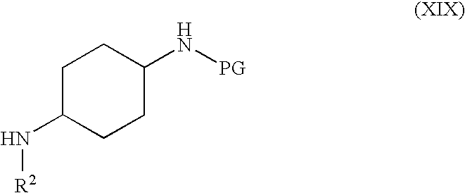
C1C(N[R2])CCC(N[PG])C1
